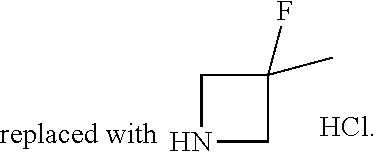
C1NCC1(C)F
